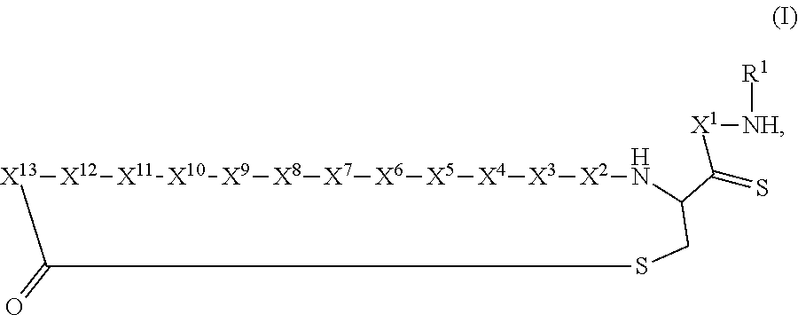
[X13]1[X12][X11][X10][X9][X8][X7][X6][X5][X4][X3][X2]NC(C(=S)[X1][NH][R1])CSC1=O
